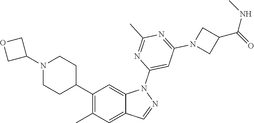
C1(C2CCN(C3COC3)CC2)=C(C)C=C2C(=C1)N(C1=CC(N3CC(C(NC)=O)C3)=NC(C)=N1)N=C2
